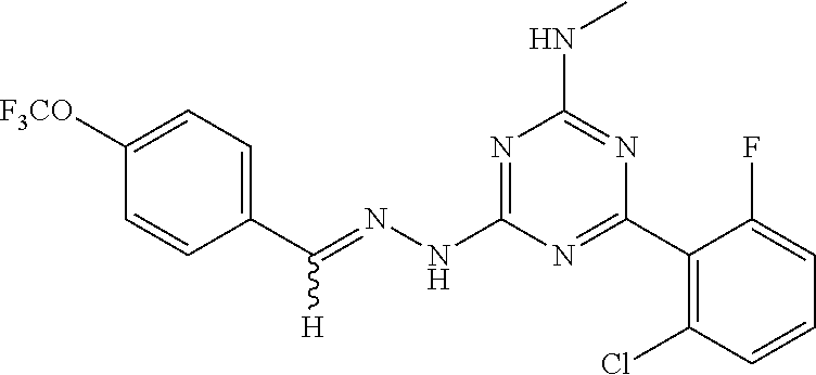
C1(C(=NNC2=NC(NC)=NC(C3=C(Cl)C=CC=C3F)=N2)[H])=CC=C([F3CO])C=C1
